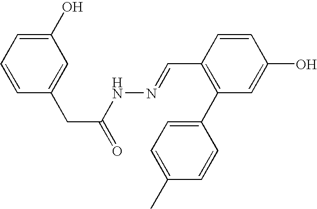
C1(O)=CC=CC(CC(=O)NN=CC2=C(C3=CC=C(C)C=C3)C=C(O)C=C2)=C1
